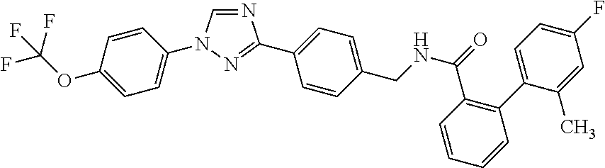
C1=NC(C2=CC=C(CNC(C3=C(C4=CC=C(F)C=C4C)C=CC=C3)=O)C=C2)=NN1C1=CC=C(OC(F)(F)F)C=C1
